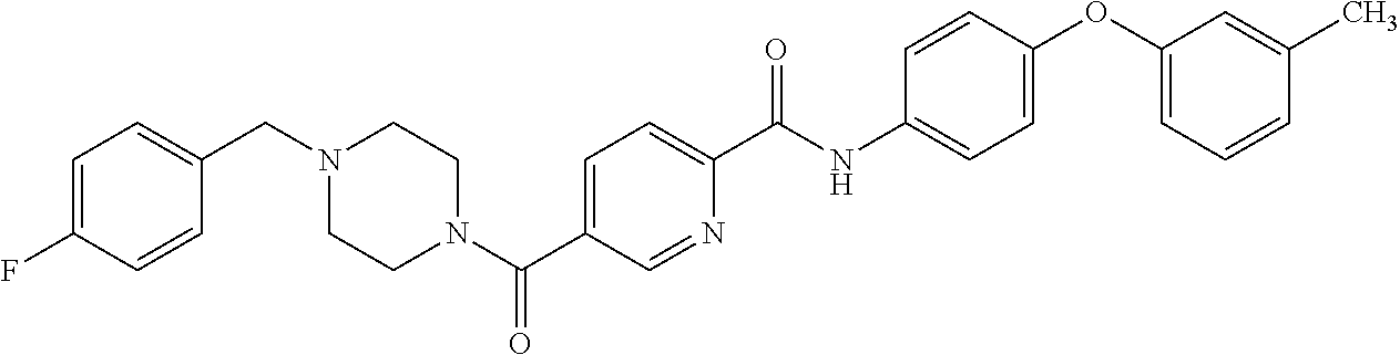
N1(C(C2=CC=C(C(NC3=CC=C(OC4=CC=CC(C)=C4)C=C3)=O)N=C2)=O)CCN(CC2=CC=C(F)C=C2)CC1
